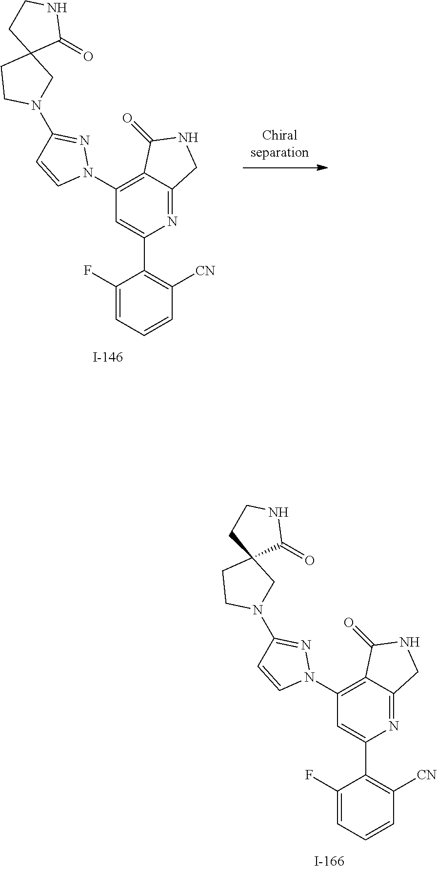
C1(F)=CC=CC([CN])=C1C1=CC(N2N=C(N3CCC4(C(=O)NCC4)C3)C=C2)=C2C(=N1)CNC2=O.C1(F)=CC=CC([CN])=C1C1=CC(N2N=C(N3CCC4(C(=O)NCC4)C3)C=C2)=C2C(=N1)CNC2=O
